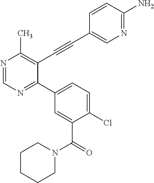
N1=CN=C(C2=CC=C(Cl)C(C(N3CCCCC3)=O)=C2)C(C#CC2=CN=C(N)C=C2)=C1C
